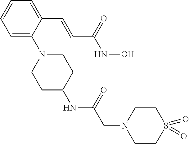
C1=C(C=CC(NO)=O)C(N2CCC(NC(=O)CN3CCS(=O)(=O)CC3)CC2)=CC=C1
